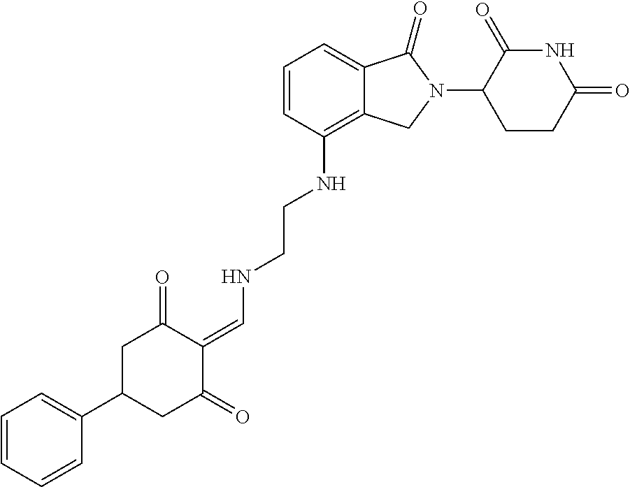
C12=C(NCCNC=C3C(=O)CC(C4=CC=CC=C4)CC3=O)C=CC=C1C(=O)N(C1C(=O)NC(=O)CC1)C2
